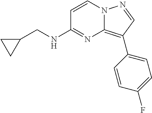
C1(CNC2=NC3=C(C4=CC=C(F)C=C4)C=NN3C=C2)CC1
